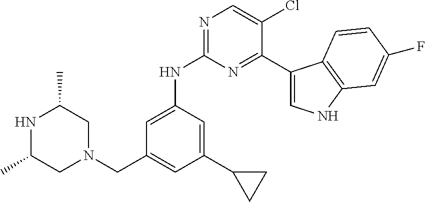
C1=C(NC2=NC=C(Cl)C(C3=CNC4=C3C=CC(F)=C4)=N2)C=C(C2CC2)C=C1CN1CC(C)NC(C)C1
